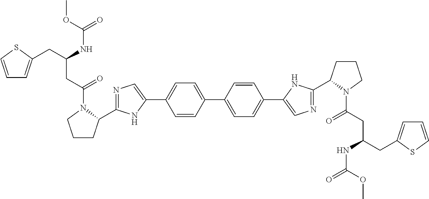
C1(C2=CC=C(C3=CN=C(C4CCCN4C(=O)CC(NC(OC)=O)CC4=CC=CS4)N3)C=C2)=CC=C(C2=CN=C(C3CCCN3C(=O)CC(NC(OC)=O)CC3=CC=CS3)N2)C=C1
